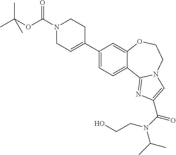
C1(C2=CCN(C(OC(C)(C)C)=O)CC2)=CC=C2C(=C1)OCCN1C2=NC(C(N(CCO)C(C)C)=O)=C1
